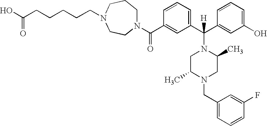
N1(C(C2=CC(C(C3=CC(O)=CC=C3)(N3CC(C)N(CC4=CC=CC(F)=C4)CC3C)[H])=CC=C2)=O)CCCN(CCCCCC(O)=O)CC1
